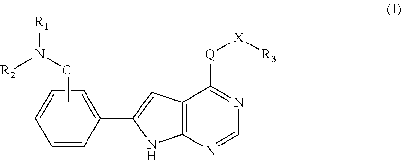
C12=C(NC(C3=CC=CC=C3)=C1)N=CN=C2[Q][X][R3].C[G]N([R1])[R2]
